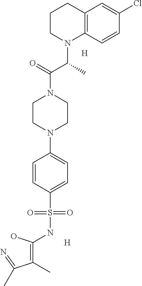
C12=C(C=CC(Cl)=C1)N(C(C(N1CCN(C3=CC=C(S(NC(=C(C(=N)C)C)O)(=O)=O)C=C3)CC1)=O)C)CCC2.[H].[H]
